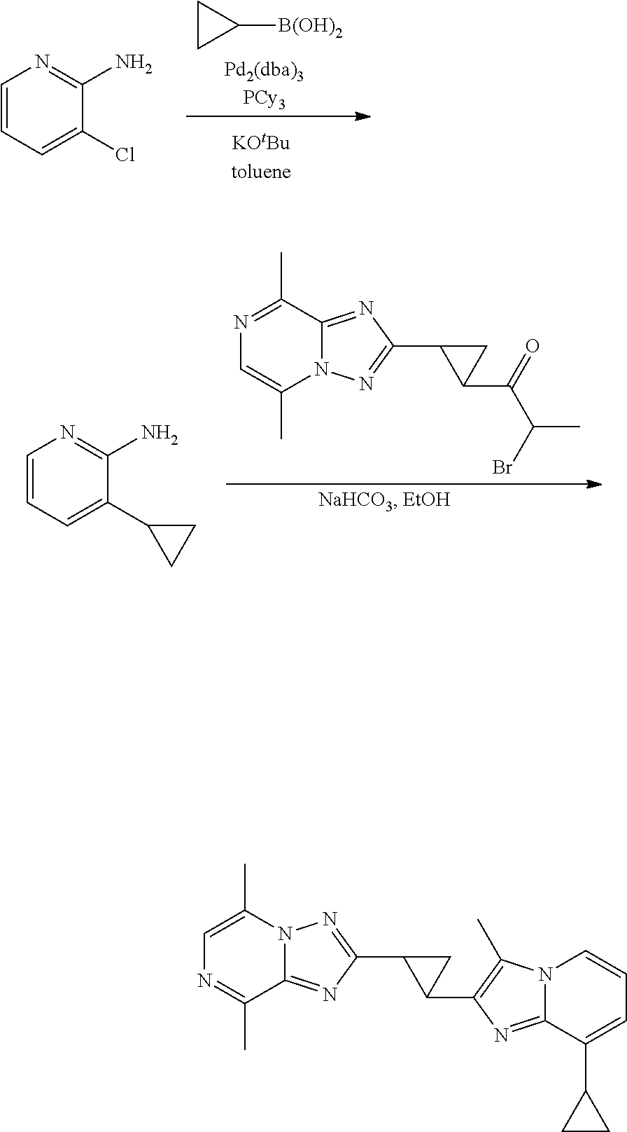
C1CC1[B(OH)2].C1=CC=C(Cl)C(N)=N1.C1=CC=C(C2CC2)C(N)=N1.C1(C2C(C(=O)C(C)Br)C2)=NN2C(=N1)C(C)=NC=C2C.C1(C2C(C3=C(C)N4C(=N3)C(C3CC3)=CC=C4)C2)=NN2C(=N1)C(C)=NC=C2C
